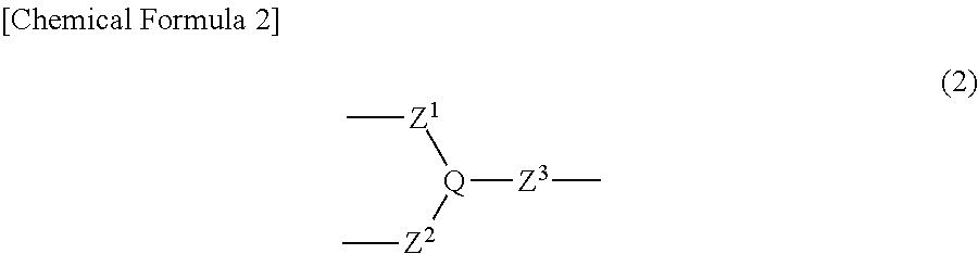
C[Z1][Q]([Z3]C)[Z2]C
